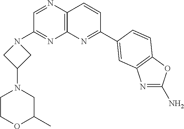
C1=NC2=C(N=C1N1CC(N3CCOC(C)C3)C1)N=C(C1=CC3=C(OC(N)=N3)C=C1)C=C2
